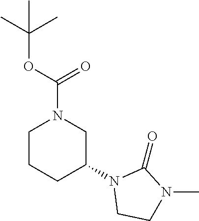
C1CCC(N2CCN(C)C2=O)CN1C(=O)OC(C)(C)C
